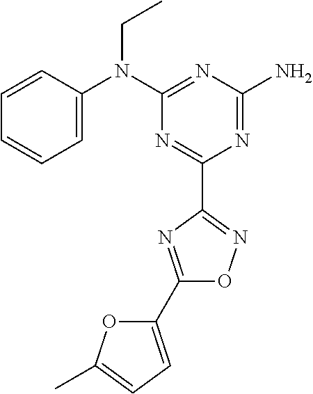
C1=CC(N(C2=NC(N)=NC(C3=NOC(C4=CC=C(C)O4)=N3)=N2)CC)=CC=C1
